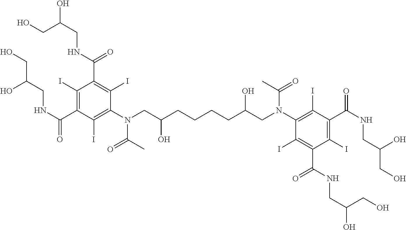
OCC(O)CNC(C1=C(I)C(C(=O)NCC(CO)O)=C(I)C(N(C(=O)C)CC(O)CCCCC(O)CN(C(=O)C)C2=C(I)C(C(=O)NCC(O)CO)=C(I)C(C(=O)NCC(CO)O)=C2I)=C1I)=O
